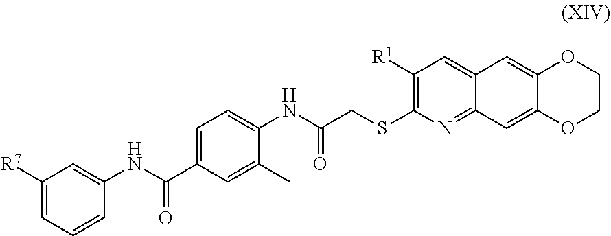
C1(NC(CSC2=C([R1])C=C3C(=N2)C=C2C(=C3)OCCO2)=O)=CC=C(C(NC2=CC([R7])=CC=C2)=O)C=C1C
